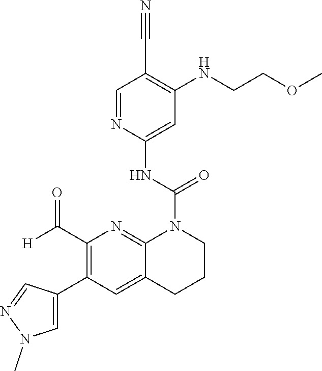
C1(C([H])=O)=C(C2=CN(C)N=C2)C=C2C(=N1)N(C(NC1=CC(NCCOC)=C(C#N)C=N1)=O)CCC2
